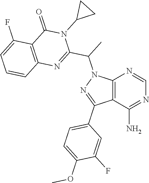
C12=C(C(N)=NC=N1)C(C1=CC=C(OC)C(F)=C1)=NN2C(C)C1=NC2=C(C(=O)N1C1CC1)C(F)=CC=C2
